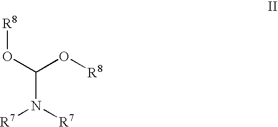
O(C(O[R8])N([R7])[R7])[R8]
